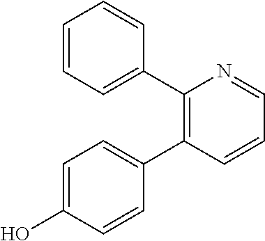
C1=C(O)C=CC(C2=C(C3=CC=CC=C3)N=CC=C2)=C1
